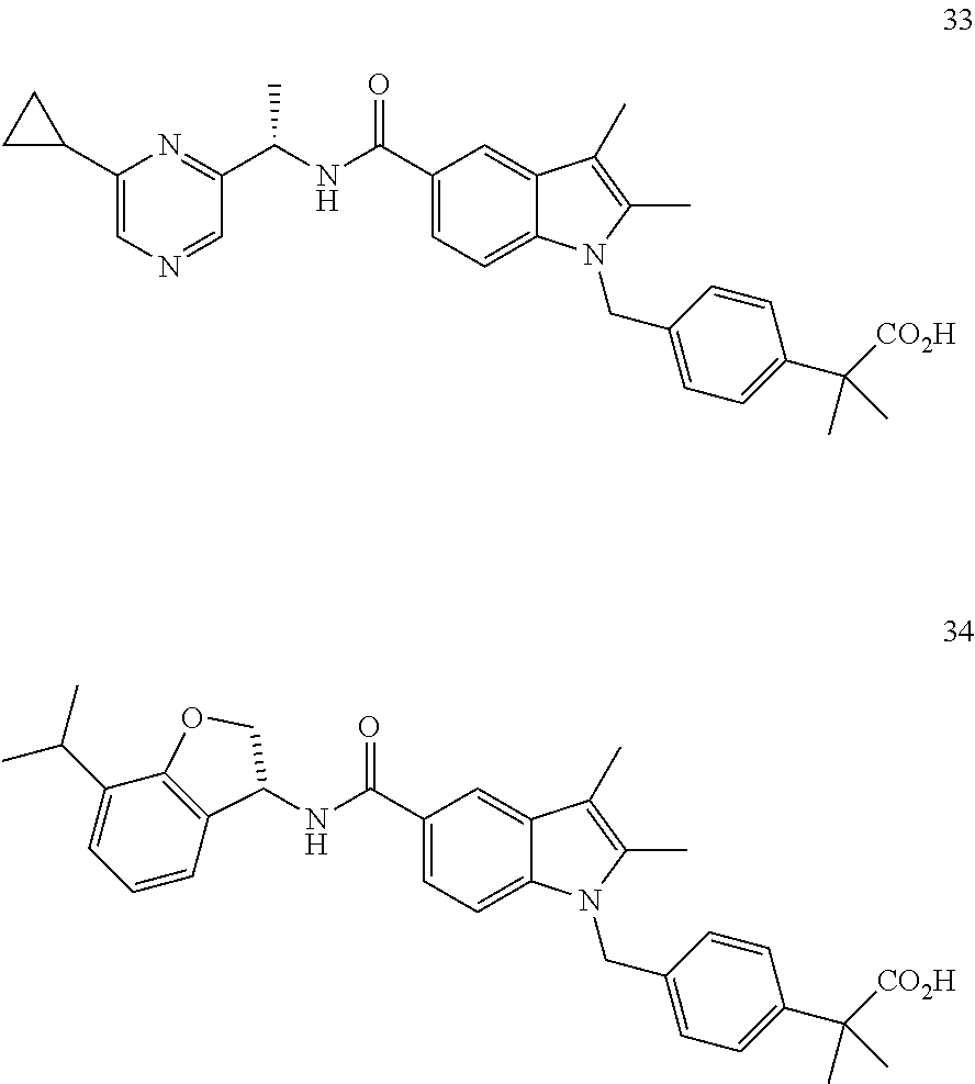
C1(C2CC2)=CN=CC(C(NC(C2=CC=C3C(=C2)C(C)=C(C)N3CC2=CC=C(C([CO2H])(C)C)C=C2)=O)C)=N1.N(C(C1=CC=C2C(=C1)C(C)=C(C)N2CC1=CC=C(C([CO2H])(C)C)C=C1)=O)C1C2=C(C(C(C)C)=CC=C2)OC1
